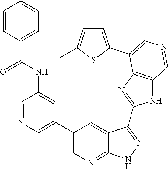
C1=NC=C(C2=CN=C3C(=C2)C(C2=NC4=C(N2)C=NC=C4C2=CC=C(C)S2)=NN3)C=C1NC(C1=CC=CC=C1)=O
